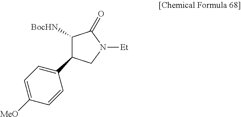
C1([BocHN])C(=O)N([Et])CC1C1=CC=C([MeO])C=C1
